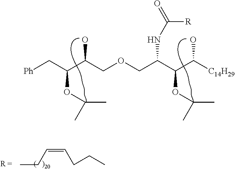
[Ph]CC(OC(C)C)C(COCC(C(OC(C)C)C([C14H29])O)NC(=O)[R])O.CCC=CCCC
